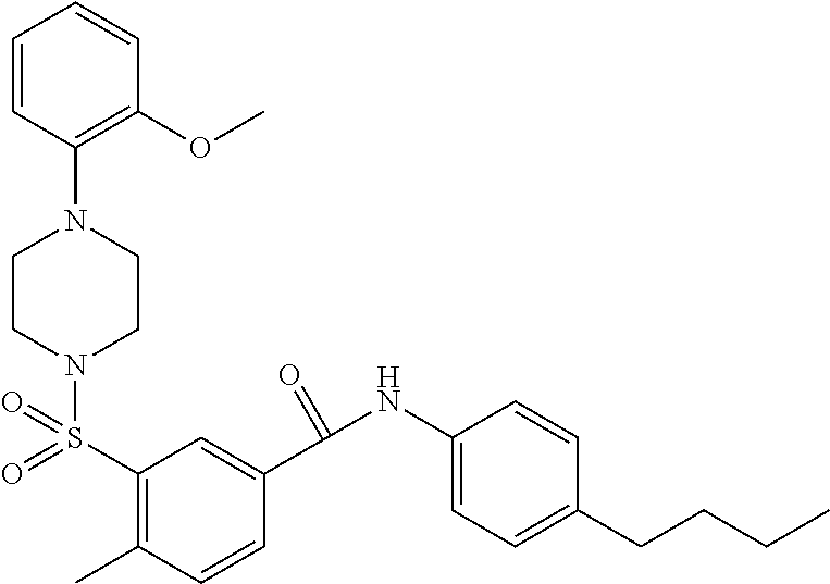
N1(S(C2=C(C)C=CC(C(NC3=CC=C(CCCC)C=C3)=O)=C2)(=O)=O)CCN(C2=C(OC)C=CC=C2)CC1
